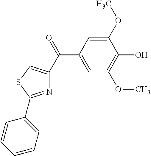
C1(C(=O)C2=CSC(C3=CC=CC=C3)=N2)=CC(OC)=C(O)C(OC)=C1
